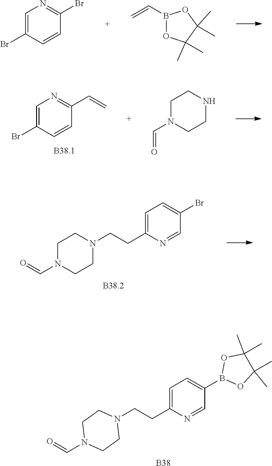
C1N(C=O)CCN(CCC2=CC=C(Br)C=N2)C1.N1(CCC2=CC=C(B3OC(C)(C)C(C)(C)O3)C=N2)CCN(C=O)CC1.[B38].C1=C(Br)C=CC(Br)=N1.B1(C=C)OC(C)(C)C(C)(C)O1.C1=C(Br)C=CC(C=C)=N1.C1N(C=O)CCNC1
